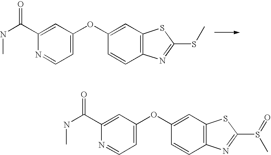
C1=CC2=C(C=C1OC1=CC=NC(C(NC)=O)=C1)SC(SC)=N2.C1=CC2=C(C=C1OC1=CC=NC(C(NC)=O)=C1)SC(S(=O)C)=N2
